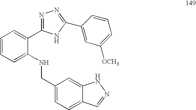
C1=CC=C(NCC2=CC=C3C(=C2)NN=C3)C(C2=NN=C(C3=CC([OCH3])=CC=C3)N2)=C1
